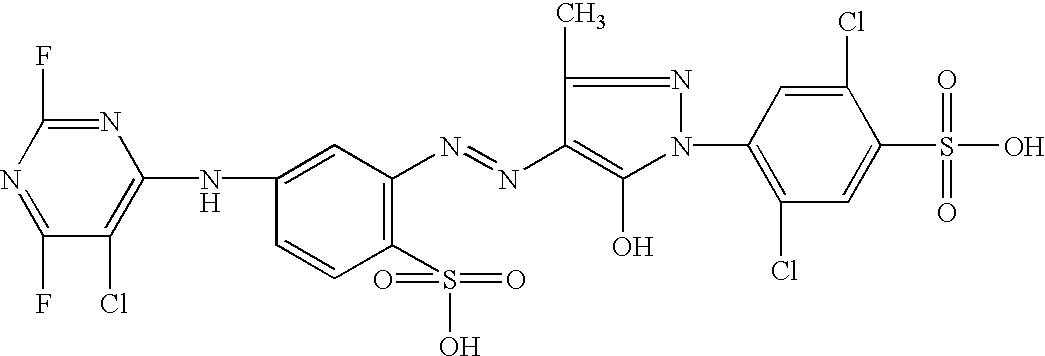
N1=C(F)N=C(F)C(Cl)=C1NC1=CC(N=NC2=C(O)N(C3=C(Cl)C=C(S(O)(=O)=O)C(Cl)=C3)N=C2C)=C(S(=O)(O)=O)C=C1
